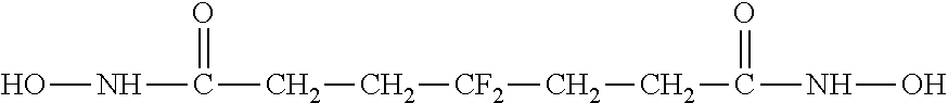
ONC(=O)CC[CF2]CCC(NO)=O
